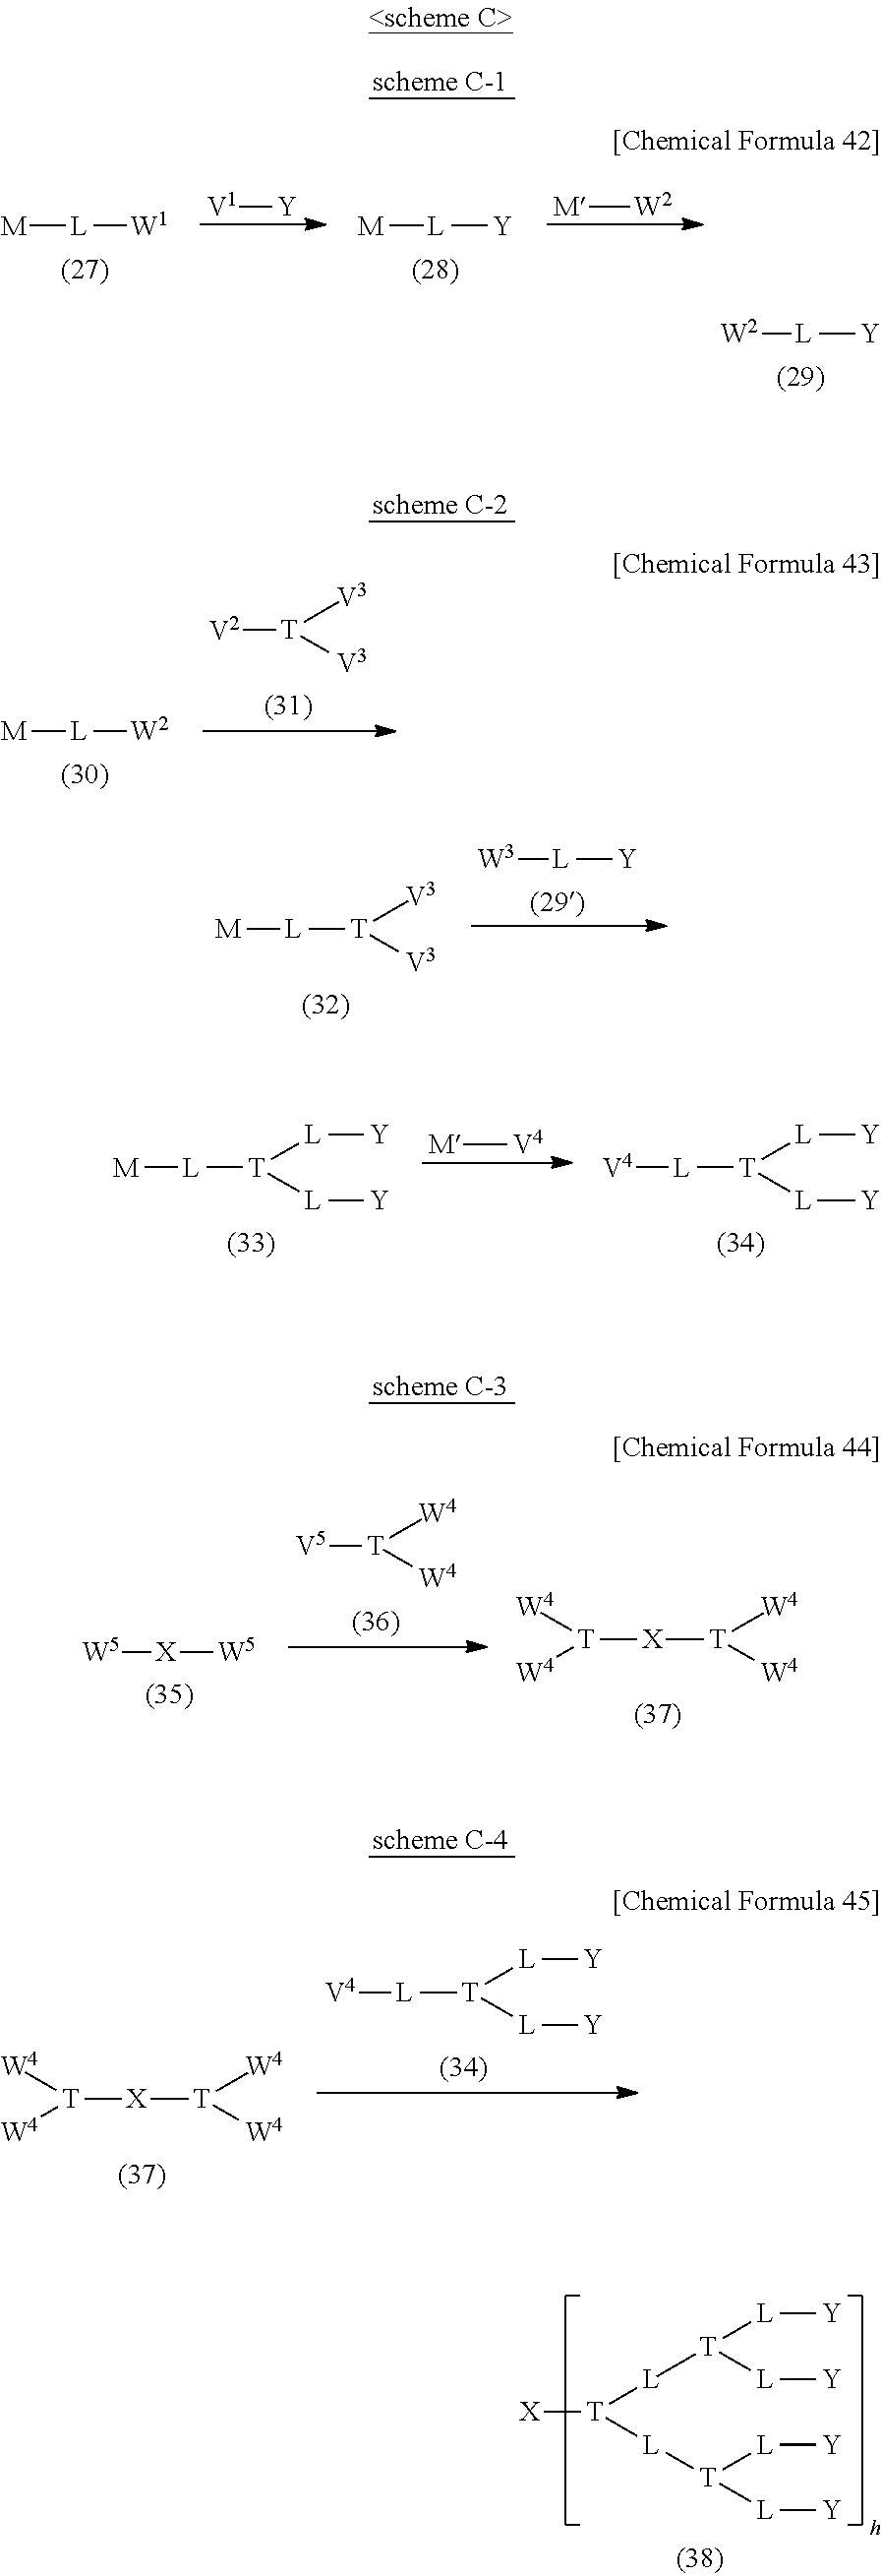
[W2][L][Y].[W3][L][Y].[M][L][T]([V3])[V3].[M][L][T]([L][Y])[L][Y].[M][V4].[V4][L][T]([L][Y])[L][Y].[X][T]([L][T]([L][Y])[L][Y])[L][T]([L][Y])[L][Y].[M][L][W1].[V1][Y].[M][L][Y].[M][W2].[V2][T]([V3])[V3].[M][L][W2].[V5][T]([W4])[W4].[W5][X][W5].[T]([X][T]([W4])[W4])([W4])[W4].[V4][L][T]([L][Y])[L][Y].[T]([X][T]([W4])[W4])([W4])[W4]
